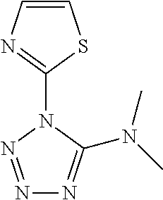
C1=CN=C(N2C(N(C)C)=NN=N2)S1
